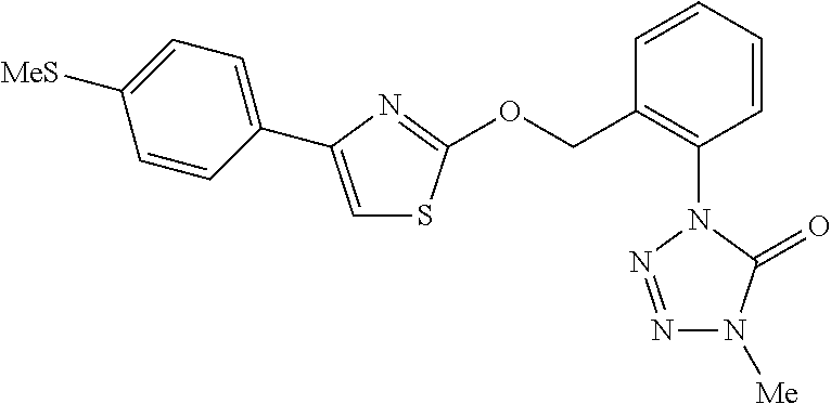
C1=CC=CC(N2N=NN([Me])C2=O)=C1COC1=NC(C2=CC=C([MeS])C=C2)=CS1
